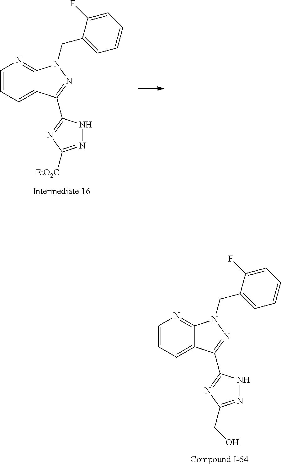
C1=CC=C2C(=N1)N(CC1=CC=CC=C1F)N=C2C1=NC(CO)=NN1.C1=CC=C2C(=N1)N(CC1=CC=CC=C1F)N=C2C1=NC([EtO2C])=NN1
